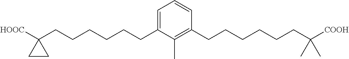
C1=C(CCCCCCC2([HOOC])CC2)C(C)=C(CCCCCCC([COOH])(C)C)C=C1
